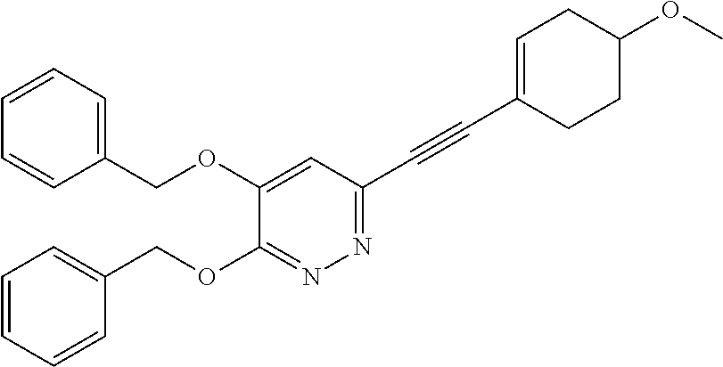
C1=CC=C(COC2=CC(C#CC3=CCC(OC)CC3)=NN=C2OCC2=CC=CC=C2)C=C1
